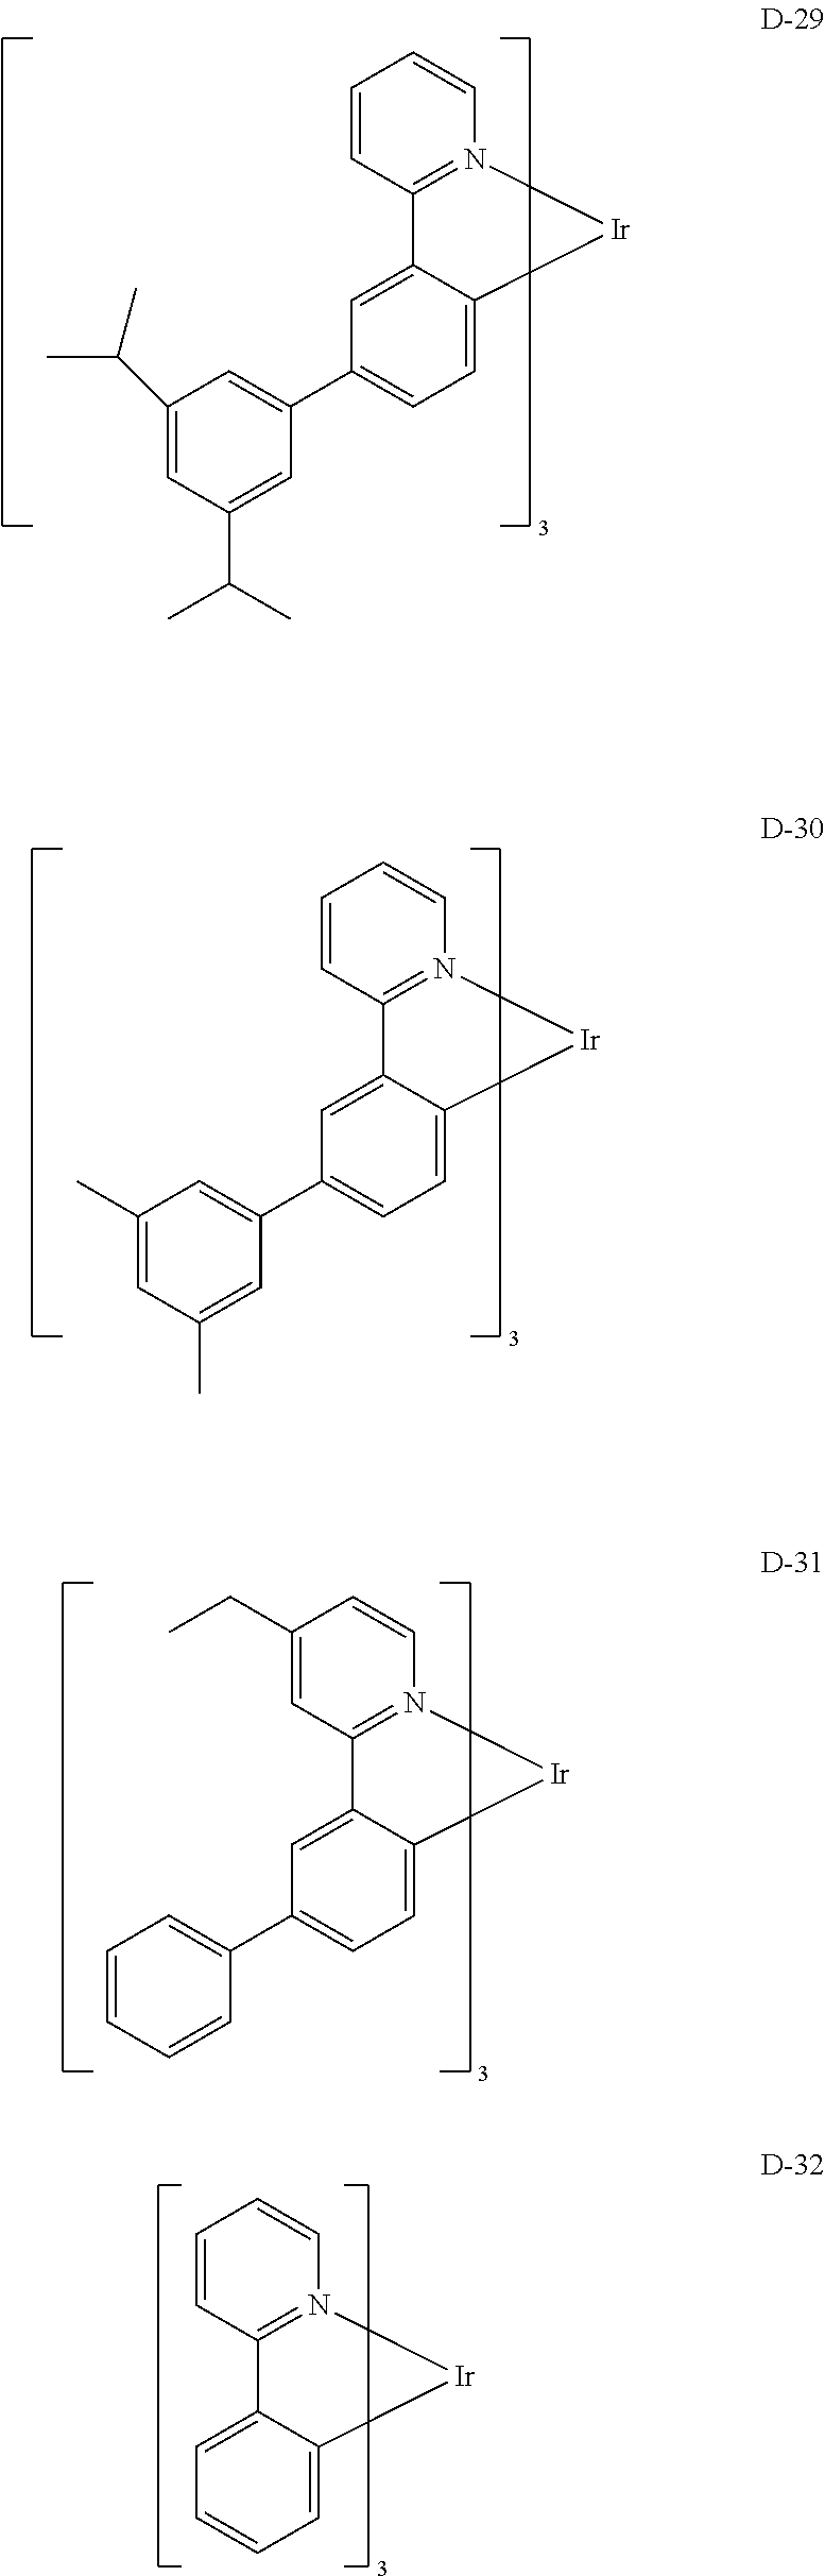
C1=CC2=N(C=C1)[Ir]C1=CC=C(C3=CC(C(C)C)=CC(C(C)C)=C3)C=C21.C1=CC2=N(C=C1)[Ir]C1=CC=C(C3=CC(C)=CC(C)=C3)C=C21.C1(CC)=CC2=N(C=C1)[Ir]C1=CC=C(C3=CC=CC=C3)C=C21.C1=CC2=N(C=C1)[Ir]C1=CC=CC=C21
